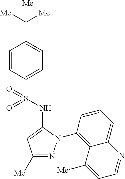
C1(C([Me])([Me])[Me])=CC=C(S(=O)(=O)NC2=CC([Me])=NN2C2=C3C(=CC=C2)N=CC=C3[Me])C=C1
